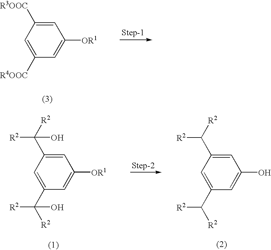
C1=C([R4OOC])C=C([OR1])C=C1[R3OOC].C1=C(C([R2])(O)[R2])C=C([OR1])C=C1C([R2])(O)[R2].C1=C(C([R2])[R2])C=C(O)C=C1C([R2])[R2]
